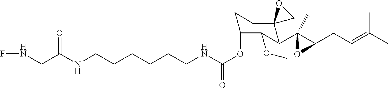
C(CCNC(OC1CCC2(C(C3(C)C(CC=C(C)C)O3)C1OC)CO2)=O)CCCNC(CNF)=O
